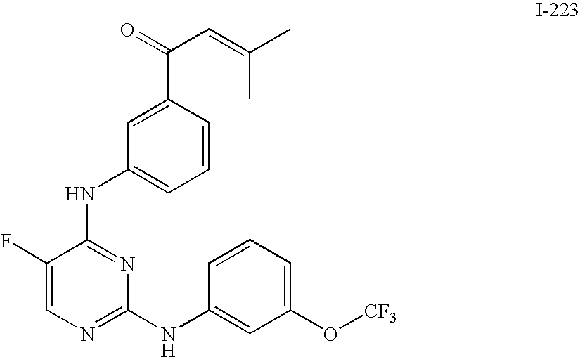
C1=CC(C(=O)C=C(C)C)=CC(NC2=NC(NC3=CC(O[CF3])=CC=C3)=NC=C2F)=C1
